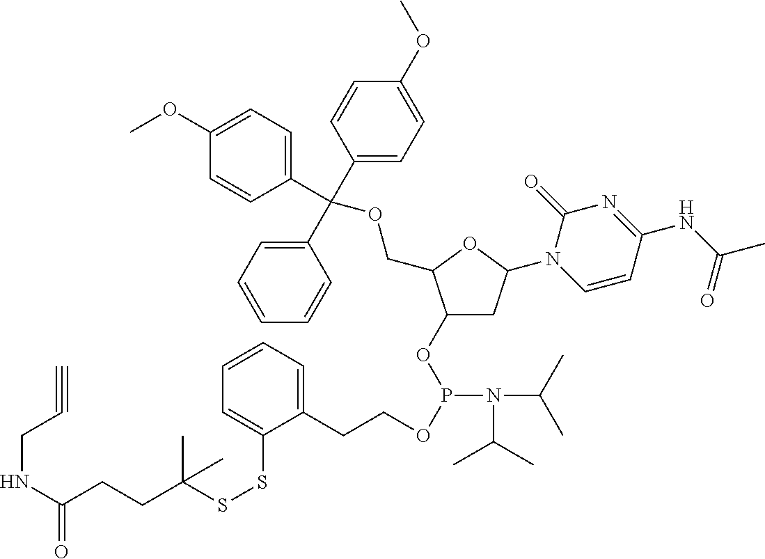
C1(OP(OCCC2=CC=CC=C2SSC(CCC(NCC#C)=O)(C)C)N(C(C)C)C(C)C)CC(N2C=CC(NC(C)=O)=NC2=O)OC1COC(C1=CC=CC=C1)(C1=CC=C(OC)C=C1)C1=CC=C(OC)C=C1
